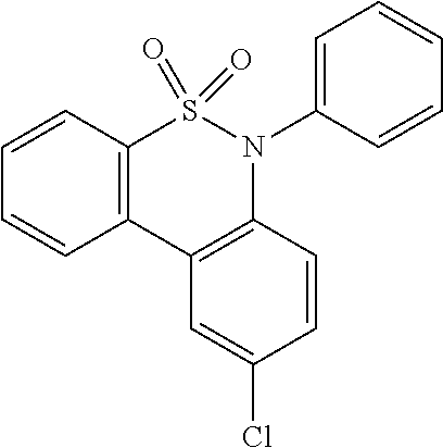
C12=C(C=CC=C1)S(=O)(=O)N(C1=CC=CC=C1)C1=C2C=C(Cl)C=C1
